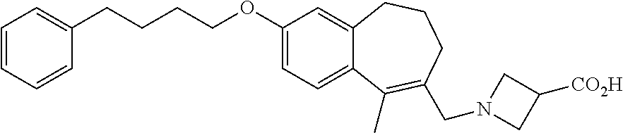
C(CCCOC1=CC=C2C(=C1)CCCC(CN1CC([CO2H])C1)=C2C)C1=CC=CC=C1
